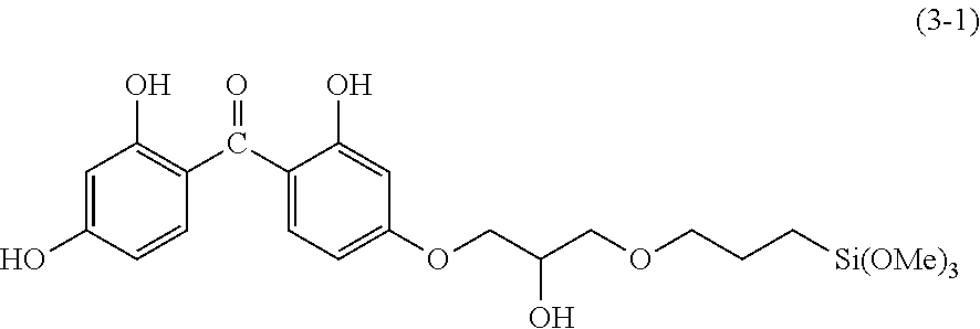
C1=CC(C(C2=CC=C(OCC(COCCC[Si(OMe)3])O)C=C2O)=O)=C(O)C=C1O
